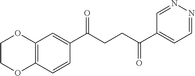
C1(C(CCC(C2=CC=NN=C2)=O)=O)=CC2=C(C=C1)OCCO2
